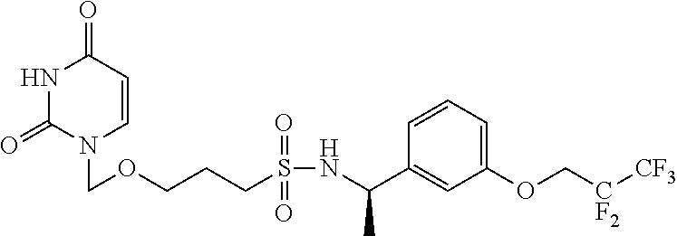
N1C(=O)N(COCCCS(NC(C2=CC(OC[CF2][CF3])=CC=C2)C)(=O)=O)C=CC1=O
